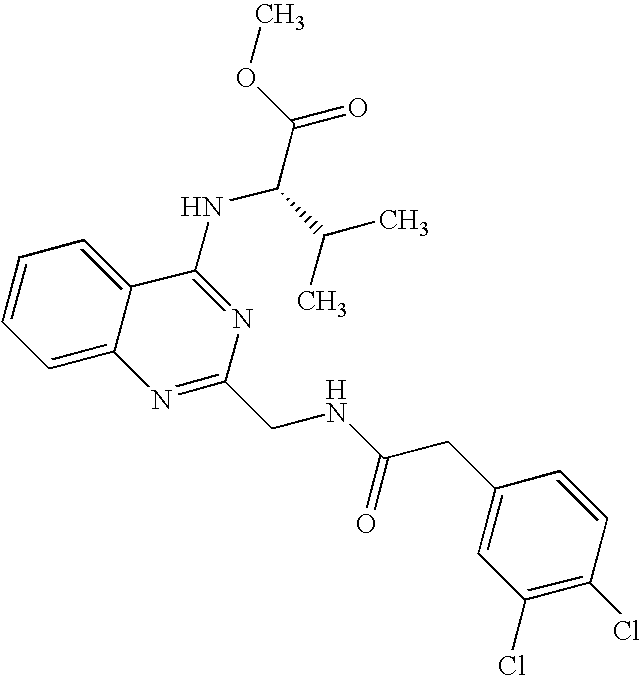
C12=CC=CC=C1C(NC(C(=O)OC)C(C)C)=NC(CNC(=O)CC1=CC(Cl)=C(Cl)C=C1)=N2
